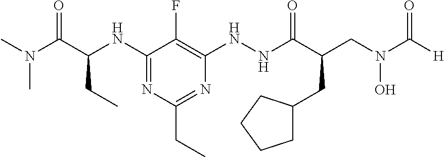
C1(NC(CC)C(=O)N(C)C)=NC(CC)=NC(NNC(C(CN(C([H])=O)O)CC2CCCC2)=O)=C1F
